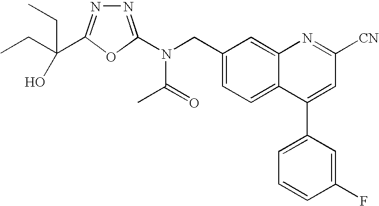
C1(CN(C2=NN=C(C(CC)(CC)O)O2)C(=O)C)=CC=C2C(=C1)N=C([CN])C=C2C1=CC=CC(F)=C1
